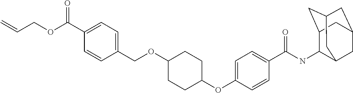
C1=C(OC2CCC(OCC3=CC=C(C(OCC=C)=O)C=C3)CC2)C=CC(C(NC2C3CC4CC(CC2C4)C3)=O)=C1
